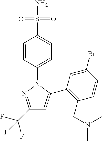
C1(C(F)(F)F)=NN(C2=CC=C(S(N)(=O)=O)C=C2)C(C2=C(CN(C)C)C=CC(Br)=C2)=C1
